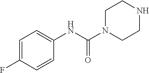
C1=C(F)C=CC(NC(N2CCNCC2)=O)=C1
